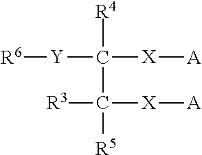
[Y](C([R4])([X][A])C([R5])([R3])[X][A])[R6]
